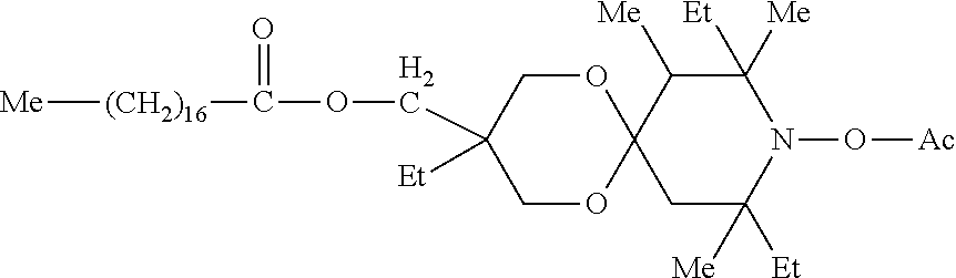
[Me][(CH2)16]C(OCC1([Et])COC2(OC1)C([Me])C([Et])([Me])N(O[Ac])C([Et])([Me])C2)=O
